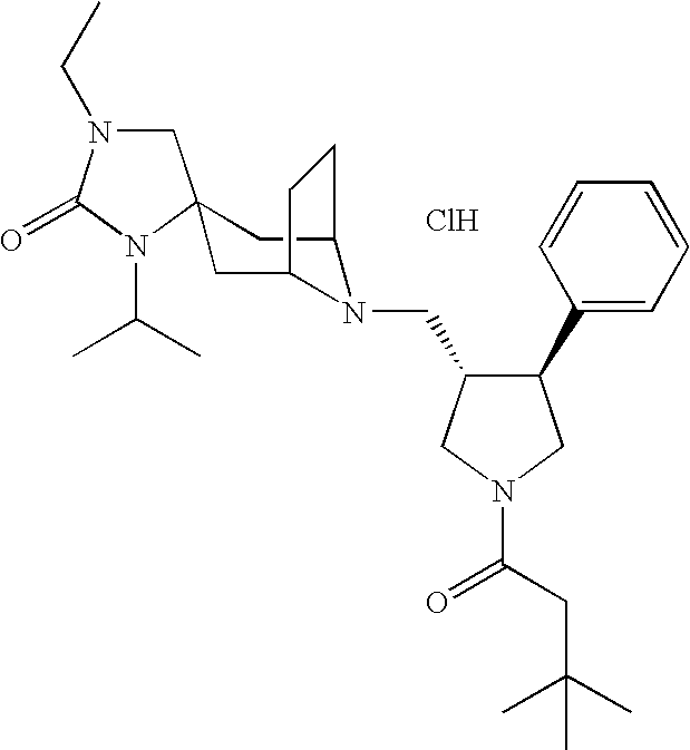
Cl.C1N(CC)C(=O)N(C(C)C)C12CC1N(CC3C(C4=CC=CC=C4)CN(C(CC(C)(C)C)=O)C3)C(C2)CC1
